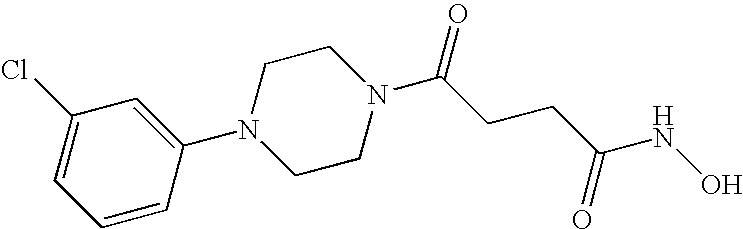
C1=CC(N2CCN(C(CCC(NO)=O)=O)CC2)=CC(Cl)=C1
